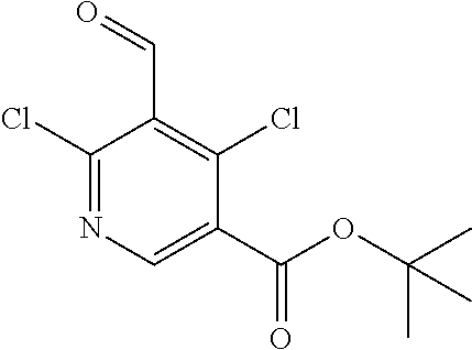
C1(Cl)=NC=C(C(OC(C)(C)C)=O)C(Cl)=C1C=O
